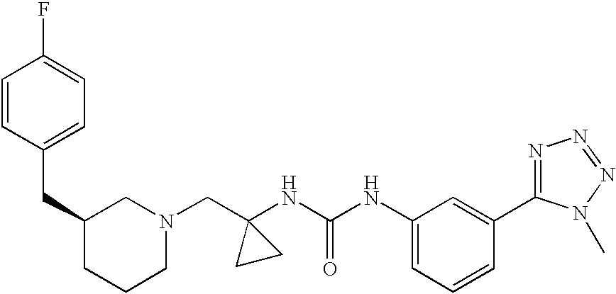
C1=CC(CC2CCCN(CC3(NC(NC4=CC=CC(C5=NN=NN5C)=C4)=O)CC3)C2)=CC=C1F
